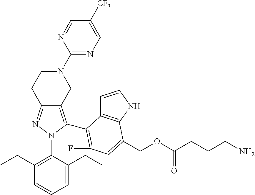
C12=NN(C3=C(CC)C=CC=C3CC)C(C3=C(F)C=C(COC(CCCN)=O)C4=C3C=CN4)=C1CN(C1=NC=C([CF3])C=N1)CC2
